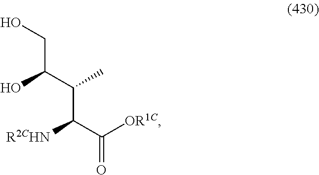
C(C(C(C(C([OR1C])=O)[R2CHN])C)O)O
